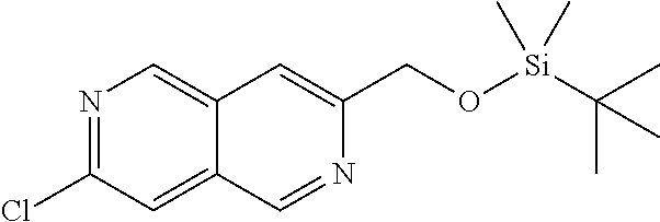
N1=C(Cl)C=C2C(=C1)C=C(CO[Si](C(C)(C)C)(C)C)N=C2
